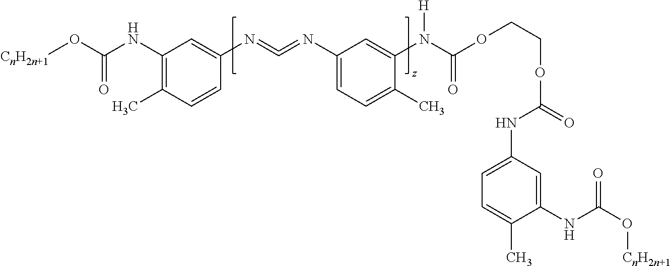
C1(NC(O[CnH2n+1])=O)=C(C)C=CC(N=C=NC2=CC=C(C)C(N(C(OCCOC(NC3=CC=C(C)C(NC(=O)O[CnH2n+1])=C3)=O)=O)[H])=C2)=C1
